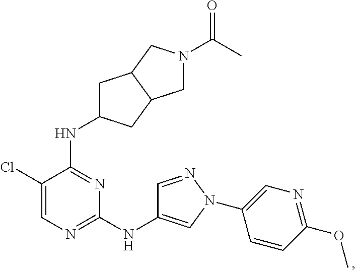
N1=C(NC2CC3C(C2)CN(C(=O)C)C3)C(Cl)=CN=C1NC1=CN(C2=CN=C(OC)C=C2)N=C1
